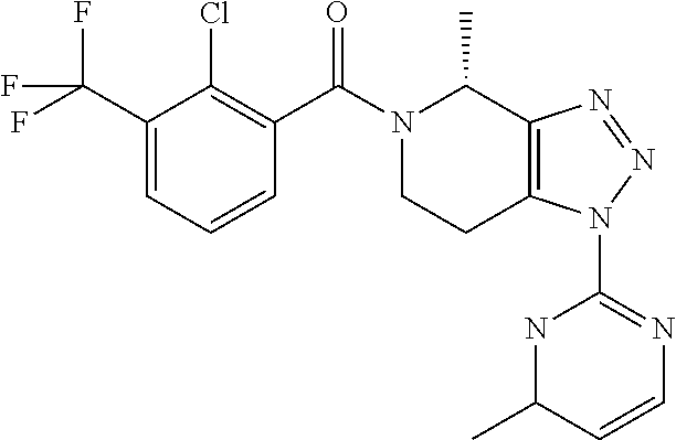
C12=C(C(C)N(C(C3=C(Cl)C(C(F)(F)F)=CC=C3)=O)CC1)N=NN2C1=NC=CC(C)N1
